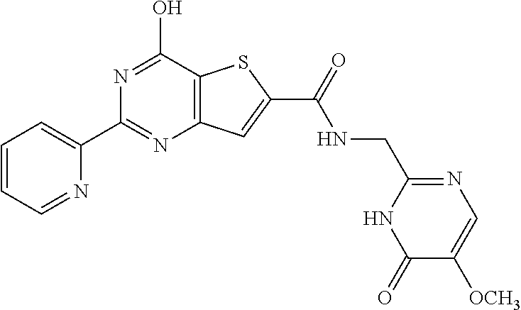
N1=C(C2=CC=CC=N2)N=C(O)C2=C1C=C(C(=O)NCC1=NC=C([OCH3])C(=O)N1)S2
